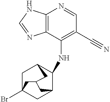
C1C2(Br)CC3C(NC4=C(C#N)C=NC5=C4N=CN5)C1CC(C2)C3
